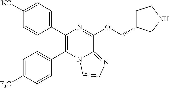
C1=C([F3C])C=CC(C2=C(C3=CC=C([NC])C=C3)N=C(OCC3CCNC3)C3=NC=CN23)=C1
